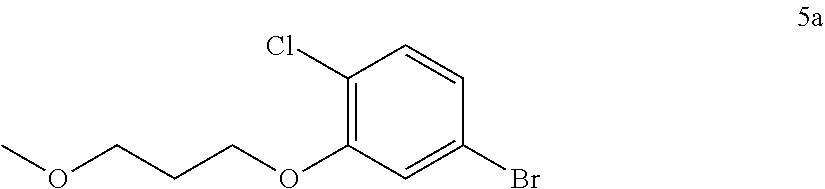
C1(Cl)=C(OCCCOC)C=C(Br)C=C1
